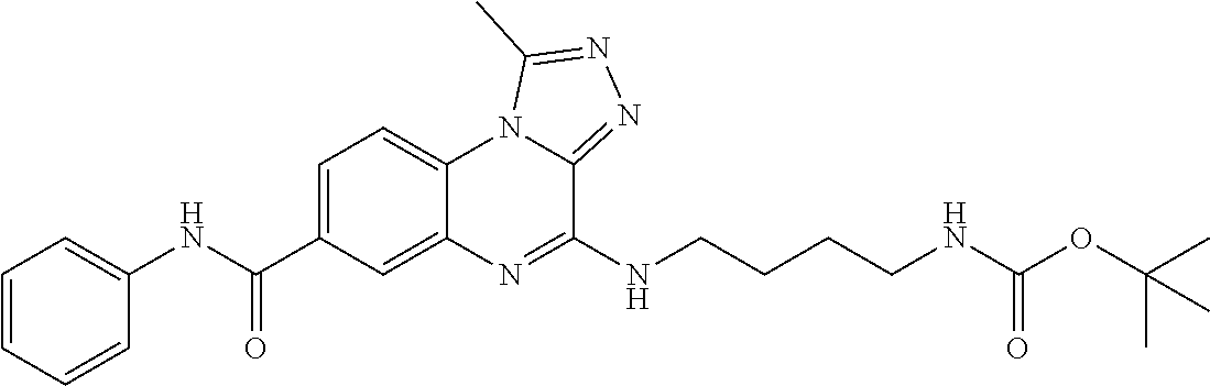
C1=C(C(NC2=CC=CC=C2)=O)C=C2C(=C1)N1C(=NN=C1C)C(NCCCCNC(OC(C)(C)C)=O)=N2
